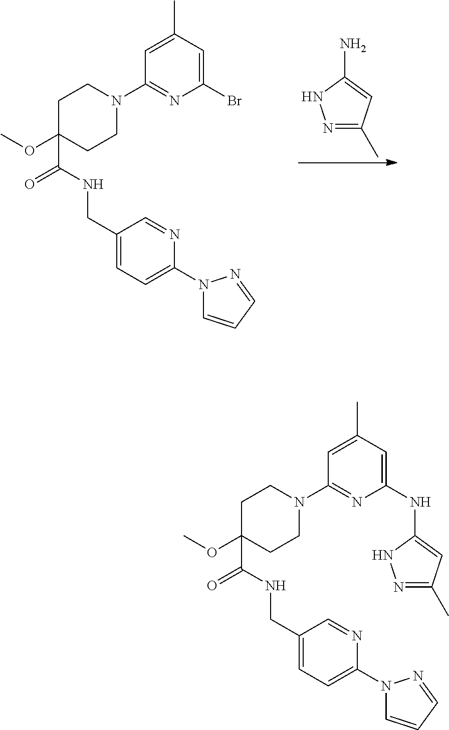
C1(C(NCC2=CC=C(N3C=CC=N3)N=C2)=O)(OC)CCN(C2=NC(Br)=CC(C)=C2)CC1.N1=C(C)C=C(N)N1.C(NCC1=CC=C(N2C=CC=N2)N=C1)(=O)C1(OC)CCN(C2=NC(NC3=CC(C)=NN3)=CC(C)=C2)CC1
